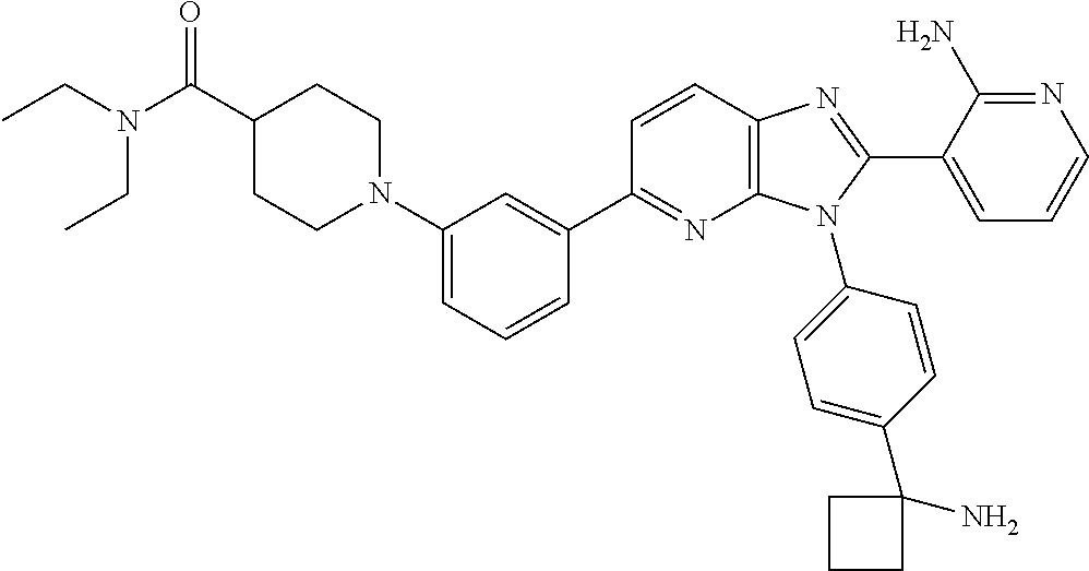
C12=C(C=CC(C3=CC(N4CCC(C(N(CC)CC)=O)CC4)=CC=C3)=N1)N=C(C1=CC=CN=C1N)N2C1=CC=C(C2(N)CCC2)C=C1
